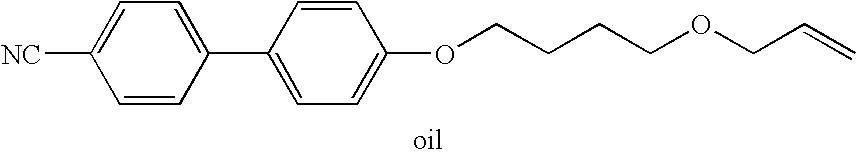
C1=C(C2=CC=C(OCCCCOCC=C)C=C2)C=CC([NC])=C1
